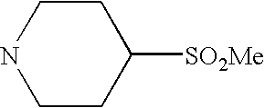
C1CNCCC1[SO2Me]
